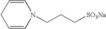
C1=CN(CCC[SO3Na])C=CC1
